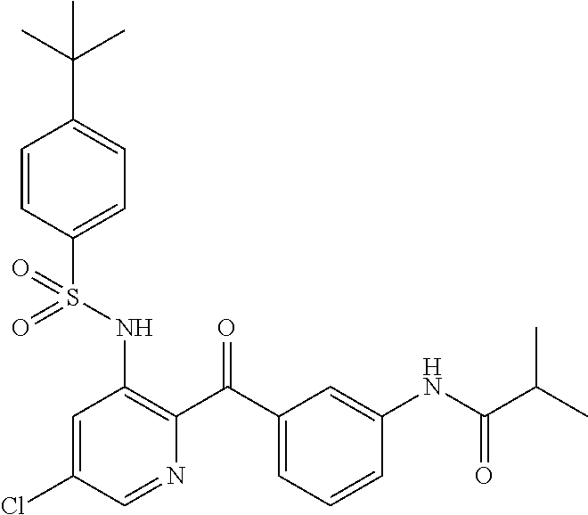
C1=CC(S(NC2=C(C(C3=CC=CC(NC(C(C)C)=O)=C3)=O)N=CC(Cl)=C2)(=O)=O)=CC=C1C(C)(C)C
